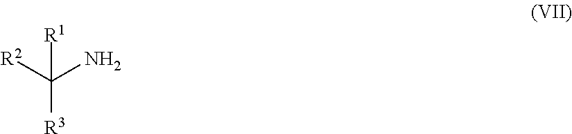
C([R3])([R2])(N)[R1]
